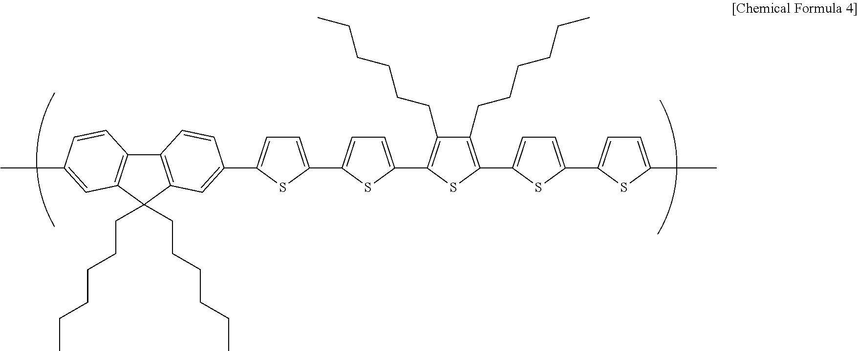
CC1=CC2=C(C3=C(C2(CCCCCC)CCCCCC)C=C(C2=CC=C(C4=CC=C(C5=C(CCCCCC)C(CCCCCC)=C(C6=CC=C(C7=CC=C(C)S7)S6)S5)S4)S2)C=C3)C=C1
